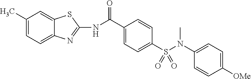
C1(C)=CC=C2C(=C1)SC(NC(C1=CC=C(S(N(C3=CC=C([OMe])C=C3)C)(=O)=O)C=C1)=O)=N2
